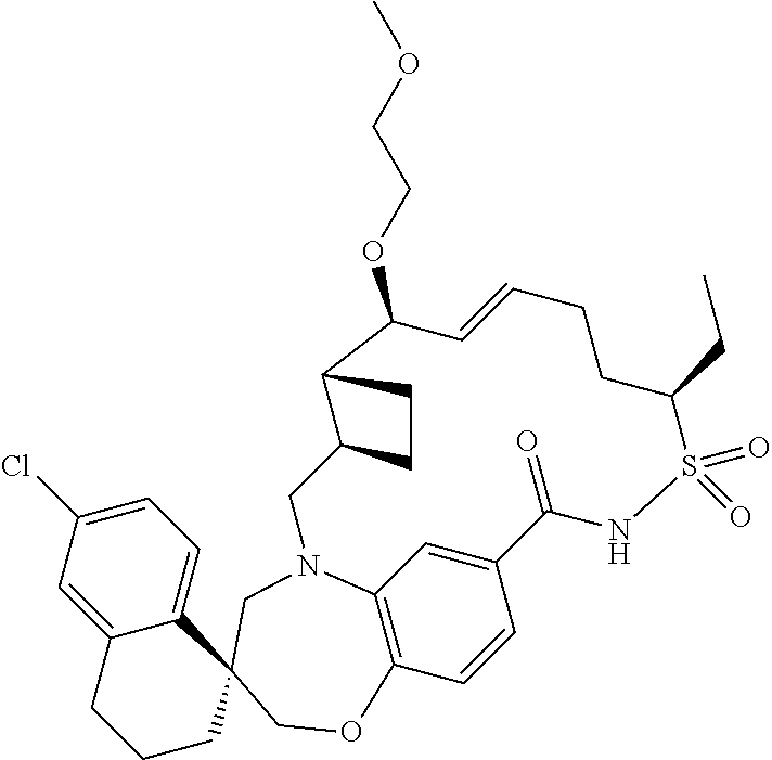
C12=CC(Cl)=CC=C1C1(CCC2)CN2C3=C(C=CC(=C3)C(=O)NS(=O)(=O)C(CC)CCC=CC(OCCOC)C3C(C2)CC3)OC1
